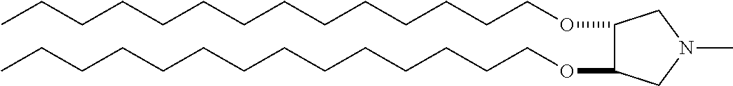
O(CCCCCCCCCCCCCC)C1C(OCCCCCCCCCCCCCC)CN(C)C1
